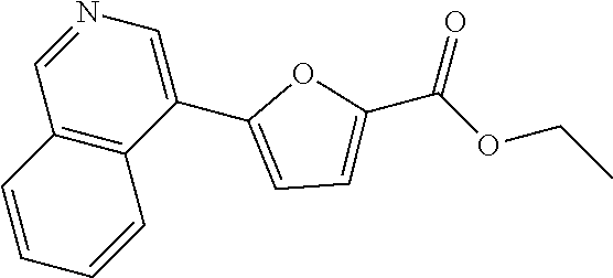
C1(C2=CC=C(C(OCC)=O)O2)=CN=CC2=C1C=CC=C2
